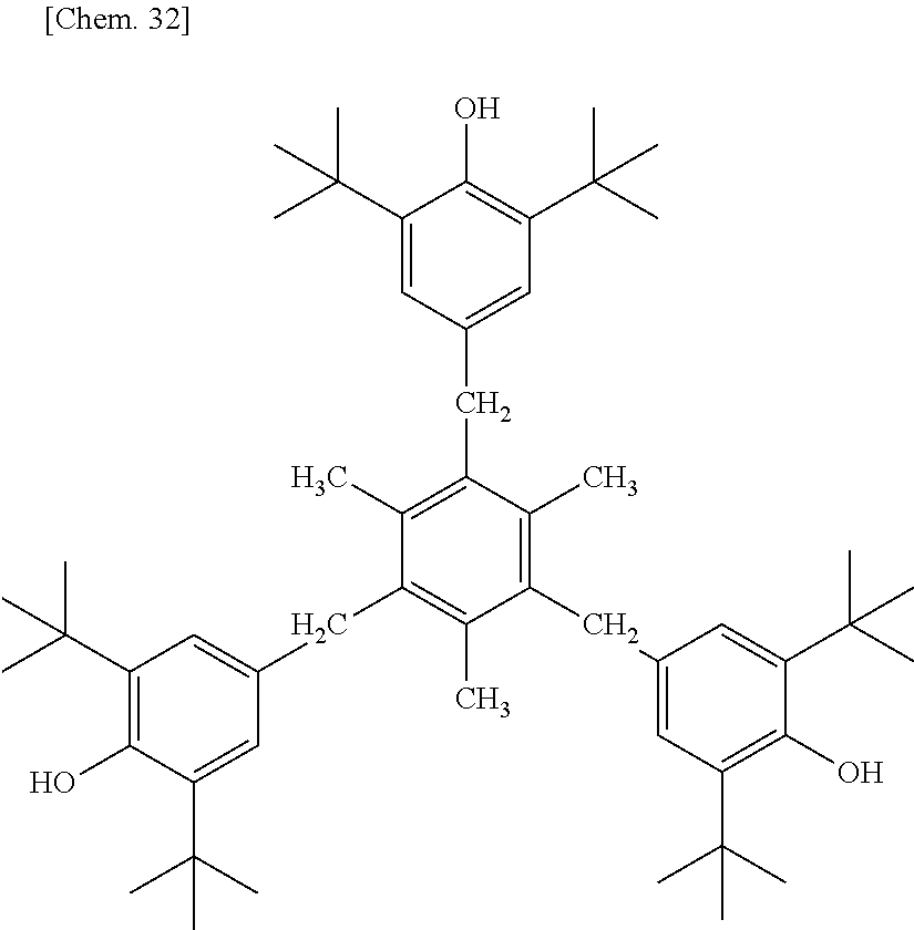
C1(CC2=C(C)C(CC3=CC(C(C)(C)C)=C(O)C(C(C)(C)C)=C3)=C(C)C(CC3=CC(C(C)(C)C)=C(O)C(C(C)(C)C)=C3)=C2C)=CC(C(C)(C)C)=C(O)C(C(C)(C)C)=C1
